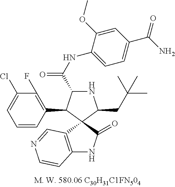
N1C(C(NC2=CC=C(C(=O)N)C=C2OC)=O)C(C2=C(F)C(Cl)=CC=C2)C2(C1CC(C)(C)C)C1=C(NC2=O)C=CN=C1
